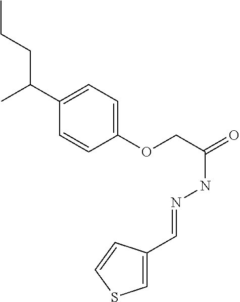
C1(C(CCC)C)=CC=C(OCC(=O)NN=CC2=CSC=C2)C=C1
